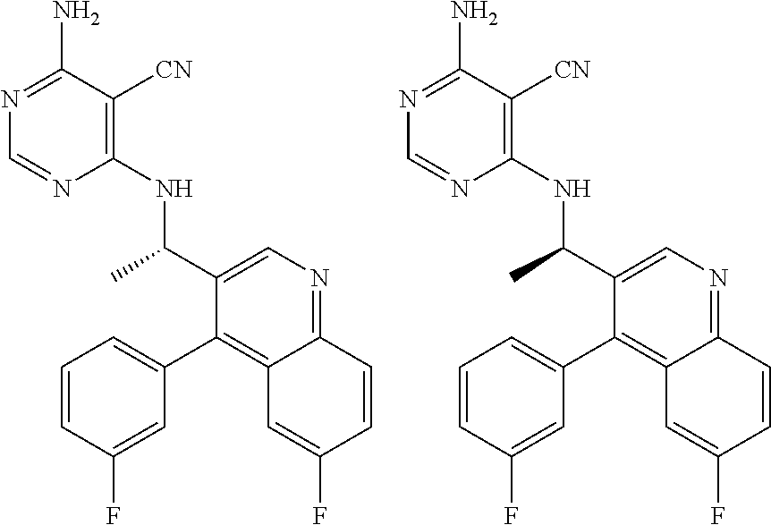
C1(NC(C2=CN=C3C(=C2C2=CC=CC(F)=C2)C=C(F)C=C3)C)=C([CN])C(N)=NC=N1.C1(NC(C2=CN=C3C(=C2C2=CC=CC(F)=C2)C=C(F)C=C3)C)=C([CN])C(N)=NC=N1
